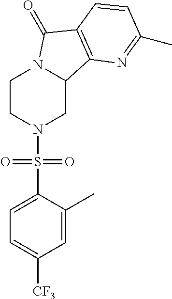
C1CN(S(C2=CC=C([CF3])C=C2C)(=O)=O)CC2N1C(=O)C1=C2N=C(C)C=C1
